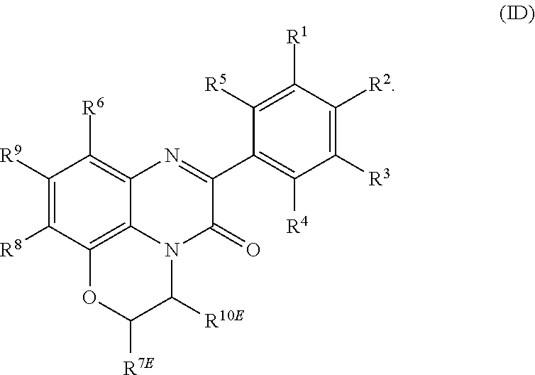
C1([R5])=C([R1])C([R2])=C([R3])C([R4])=C1C1=NC2=C([R6])C([R9])=C([R8])C3=C2N(C1=O)C([R10E])C([R7E])O3
